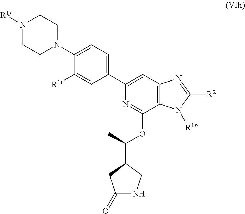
C1=C(C2=CC=C(N3CCN([R1j])CC3)C([R1i])=C2)N=C(OC(C2CNC(=O)C2)C)C2=C1N=C([R2])N2[R1b]
